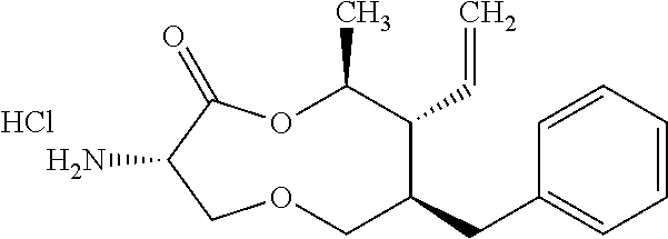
NC1C(=O)OC(C)C(C=C)C(CC2=CC=CC=C2)COC1.Cl
